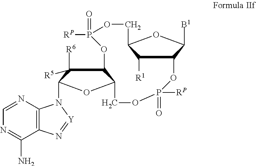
C1([R1])C2C([B1])OC1COP(=O)([RP])OC1C([R6])([R5])C(N3C4=C(C(N)=NC=N4)N=[Y]3)OC1COP([RP])(=O)O2
